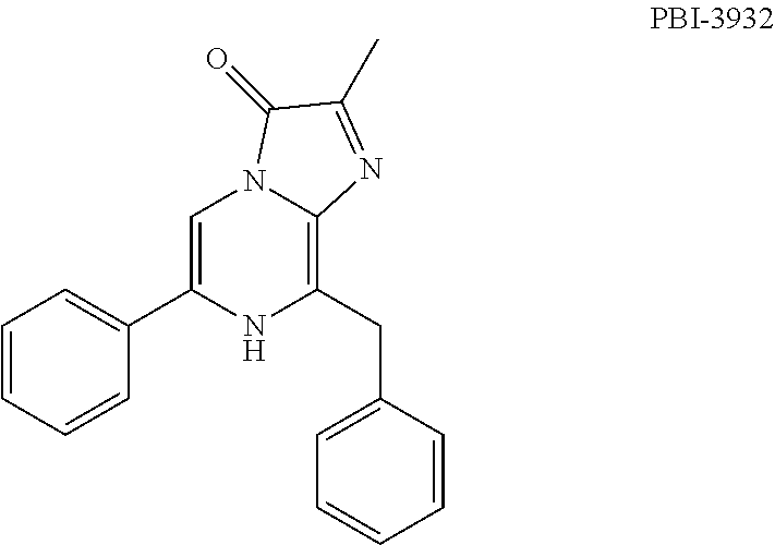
C1=C(C2=CC=CC=C2)NC(CC2=CC=CC=C2)=C2N1C(=O)C(C)=N2
